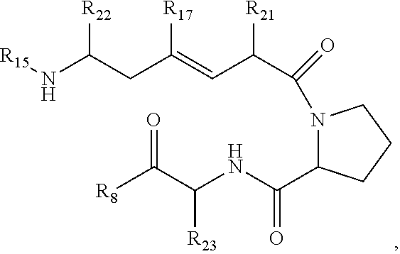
N1(C(C(C=C(CC(N[R15])[R22])[R17])[R21])=O)C(C(NC(C([R8])=O)[R23])=O)CCC1
